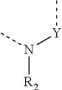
N([R2])([Y]C)C
